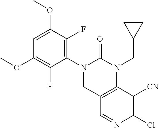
C1=C(OC)C(F)=C(N2CC3=C(N(CC4CC4)C2=O)C([CN])=C(Cl)N=C3)C(F)=C1OC
